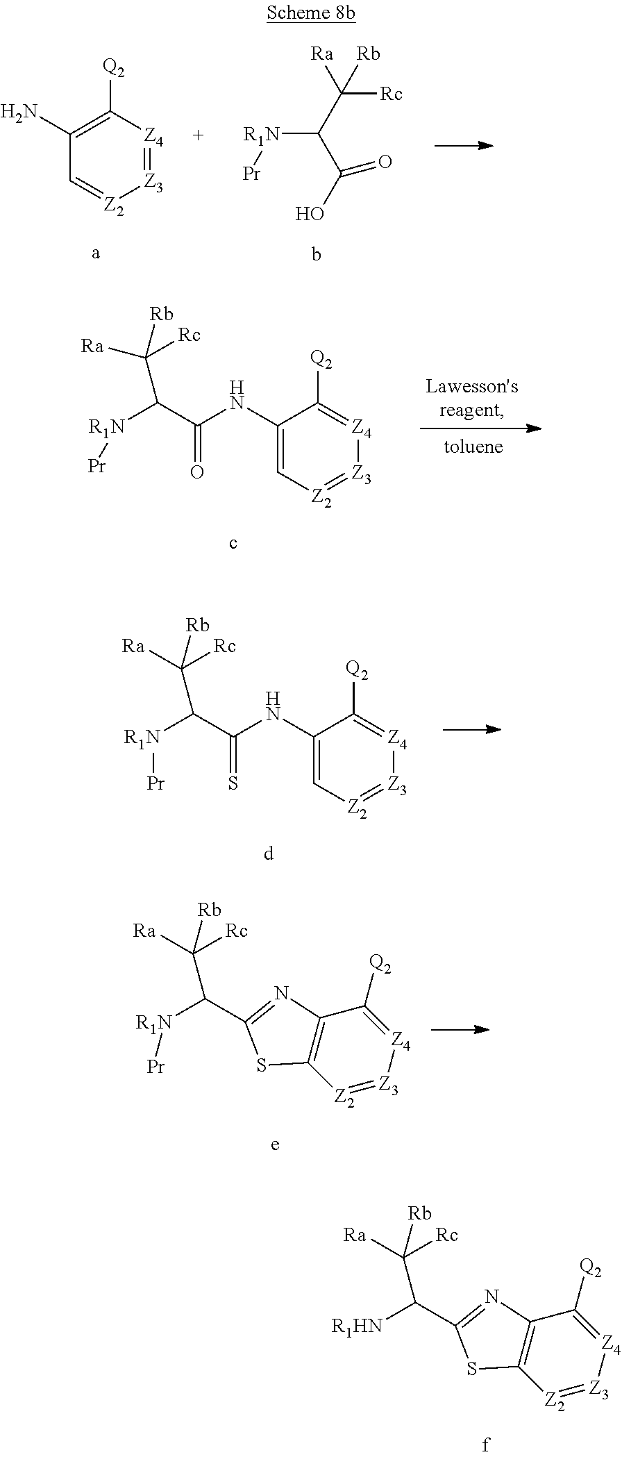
C1(N)=C([Q2])[Z4]=[Z3][Z2]=C1.[R1N](C(C([Ra])([Rc])[Rb])C(O)=O)[Pr].C1(NC(=O)C([R1N][Pr])C([Ra])([Rc])[Rb])=C[Z2]=[Z3][Z4]=C1[Q2].C1(NC(=S)C([R1N][Pr])C([Ra])([Rc])[Rb])=C[Z2]=[Z3][Z4]=C1[Q2].[Z3]1=[Z2]C2=C(C([Q2])=[Z4]1)N=C(C([R1N][Pr])C([Ra])([Rc])[Rb])S2.[Z3]1=[Z2]C2=C(C([Q2])=[Z4]1)N=C(C([R1HN])C([Ra])([Rc])[Rb])S2
